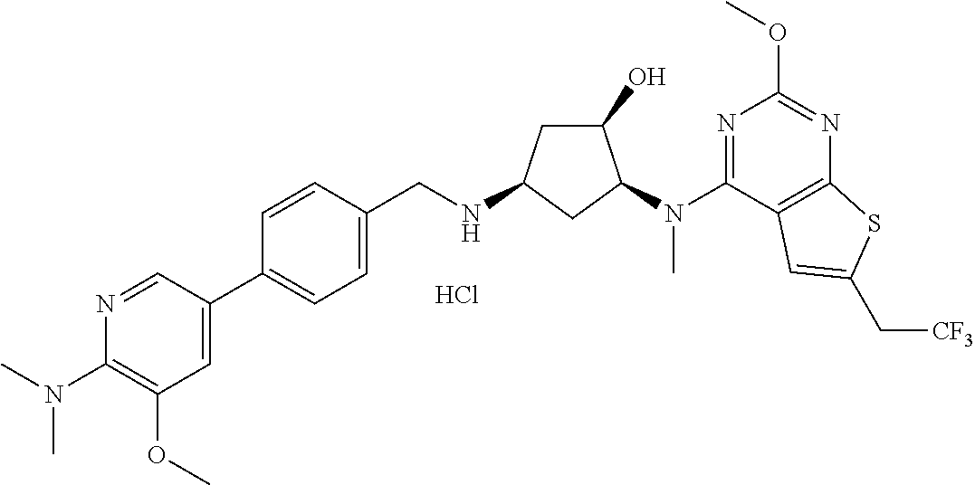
C1(N(C)C)=C(OC)C=C(C2=CC=C(CNC3CC(O)C(N(C4=NC(OC)=NC5=C4C=C(C[CF3])S5)C)C3)C=C2)C=N1.Cl
